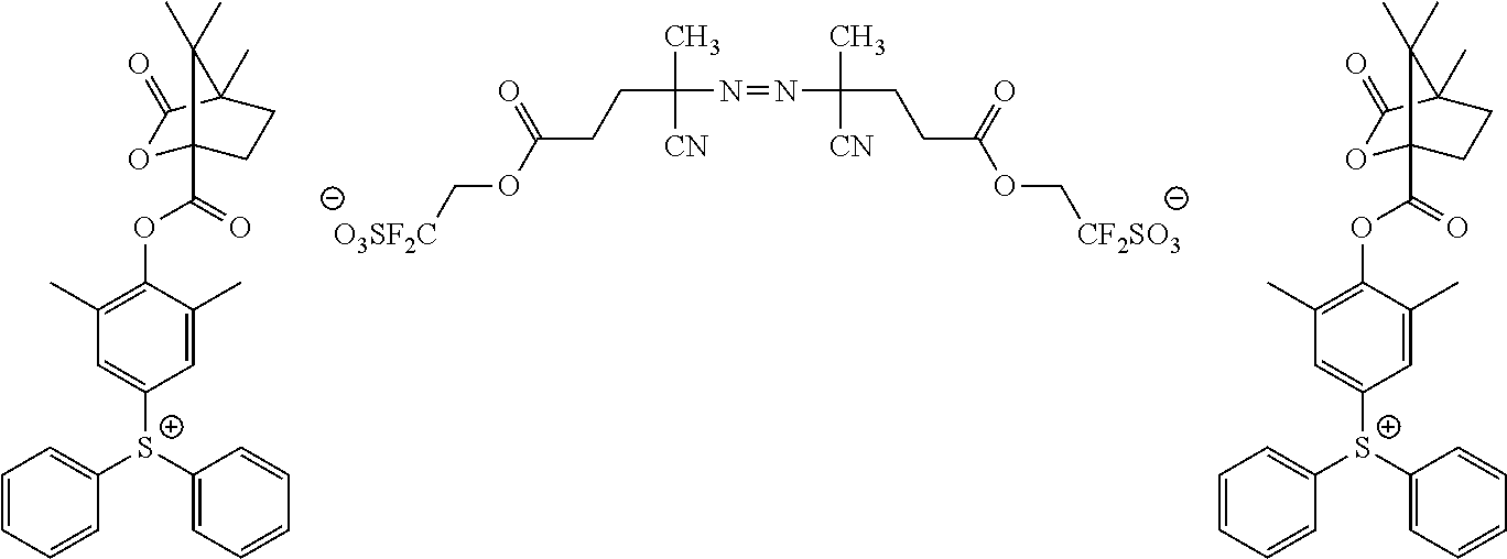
C(C(N=NC(CCC(OC[CF2SO3])=O)(C)[CN])(C)[CN])CC(OC[O3SF2C])=O.C1=CC=CC([S+](C2=CC=CC=C2)C2=CC(C)=C(OC(=O)C34OC(=O)C(C)(CC3)C4(C)C)C(C)=C2)=C1.C1=CC=CC([S+](C2=CC=CC=C2)C2=CC(C)=C(OC(=O)C34OC(=O)C(C)(CC3)C4(C)C)C(C)=C2)=C1
